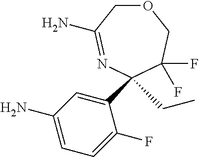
O1CC(N)=NC(C2=CC(N)=CC=C2F)(CC)C(F)(F)C1
